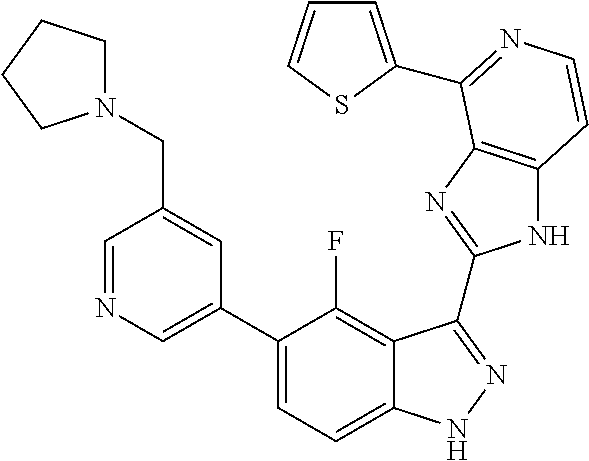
C1=C(C2=CC=C3C(=C2F)C(C2=NC4=C(N2)C=CN=C4C2=CC=CS2)=NN3)C=C(CN2CCCC2)C=N1
